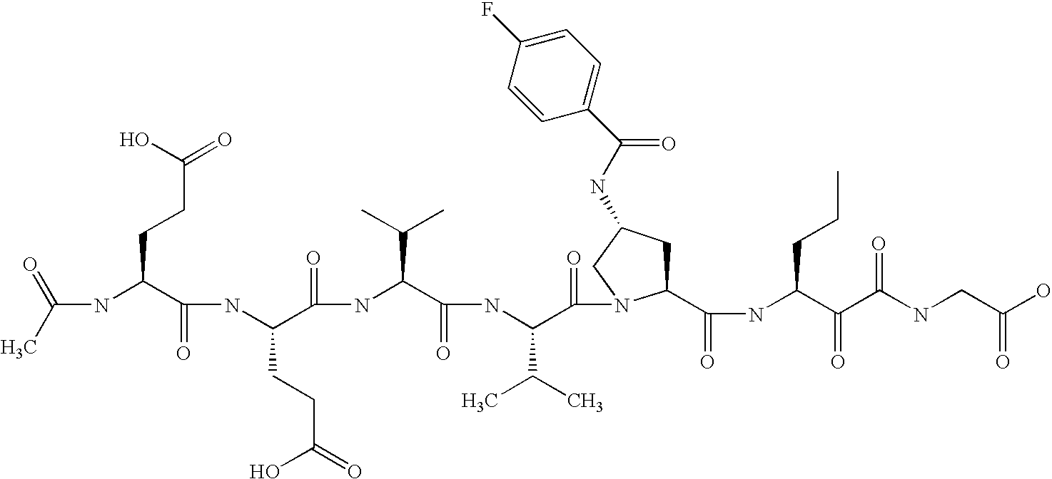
CC(=O)NC(C(NC(C(NC(C(NC(C(=O)N1C(C(NC(C(C(NCC(O)=O)=O)=O)CCC)=O)CC(NC(C2=CC=C(F)C=C2)=O)C1)C(C)C)=O)C(C)C)=O)CCC(O)=O)=O)CCC(=O)O
